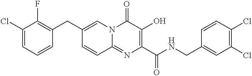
C1(Cl)=CC=CC(CC2=CN3C(=NC(C(NCC4=CC(Cl)=C(Cl)C=C4)=O)=C(O)C3=O)C=C2)=C1F
